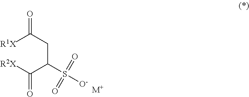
[R1X]C(CC(C([R2X])=O)S([O-])(=O)=O)=O.[M+]
